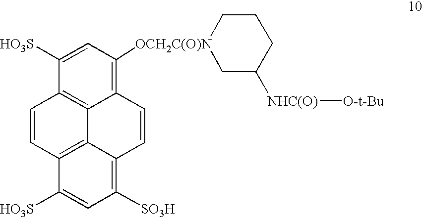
C12=C([OCH2C(O)N]3CC([NHC(O)][O-t-Bu])CCC3)C=C([HO3S])C3=C1C1=C(C([HO3S])=CC([SO3H])=C1C=C2)C=C3
